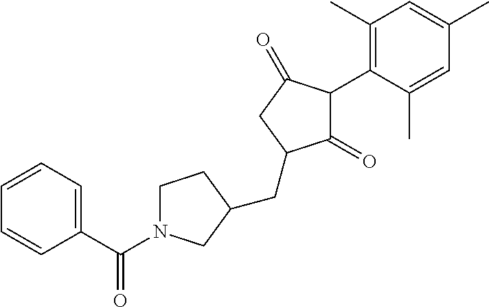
C1(=O)C(C2=C(C)C=C(C)C=C2C)C(=O)CC1CC1CN(C(C2=CC=CC=C2)=O)CC1
